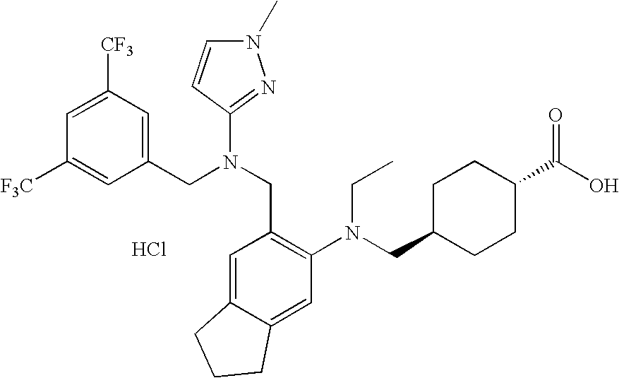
C1([F3C])=CC(CN(CC2=C(N(CC3CCC(C(O)=O)CC3)CC)C=C3C(=C2)CCC3)C2=NN(C)C=C2)=CC([CF3])=C1.Cl
